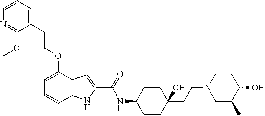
C12=C(C(OCCC3=CC=CN=C3OC)=CC=C1)C=C(C(=O)NC1CCC(CCN3CC(C)C(O)CC3)(O)CC1)N2
